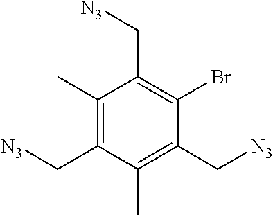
C1(C)=C(C[N3])C(C)=C(C[N3])C(Br)=C1C[N3]
